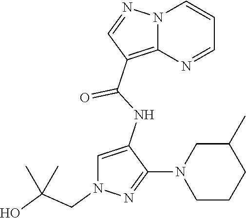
N12C(=C(C(NC3=CN(CC(O)(C)C)N=C3N3CCCC(C)C3)=O)C=N1)N=CC=C2
